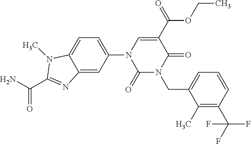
C1(=O)N(CC2=CC=CC(C(F)(F)F)=C2C)C(=O)C(C(OCC)=O)=CN1C1=CC=C2C(=C1)N=C(C(N)=O)N2C
